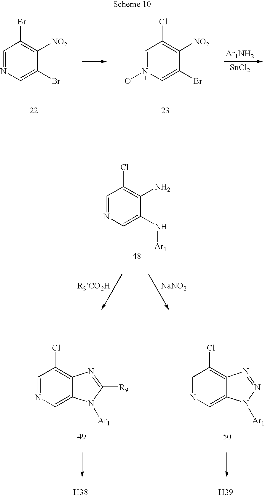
C1=NC=C(Br)C([NO2])=C1Br.C1=N([-O])C=C(Br)C([NO2])=C1Cl.[Ar1NH2].[SnCl2].C1=NC=C(N[Ar1])C(N)=C1Cl.[NaNO2].C1=NC=C2C(=C1Cl)N=NN2[Ar1].C1=NC=C2C(=C1Cl)N=C([R9])N2[Ar1].[H38].[H39]
